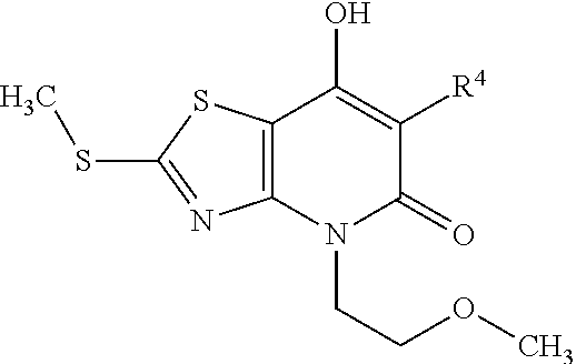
C12=C(N(CCOC)C(=O)C([R4])=C1O)N=C(SC)S2
